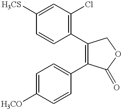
C1=CC([H3CS])=CC(Cl)=C1C1=C(C2=CC=C([H3CO])C=C2)C(=O)OC1
